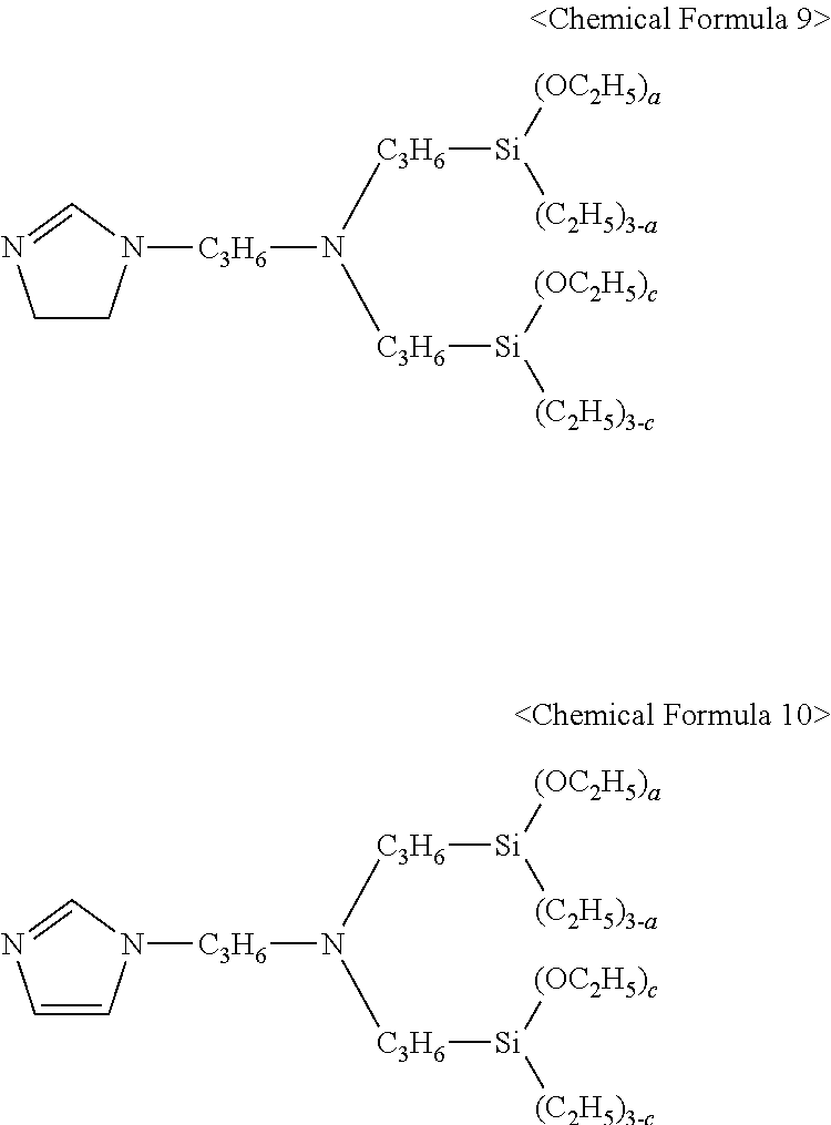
[C3H6](N([C3H6][Si]([(OC2H5)c])[(C2H5)3-c])[C3H6]N1CCN=C1)[Si]([(OC2H5)a])[(C2H5)3-a].[C3H6](N([C3H6][Si]([(OC2H5)c])[(C2H5)3-c])[C3H6]N1C=CN=C1)[Si]([(OC2H5)a])[(C2H5)3-a]
